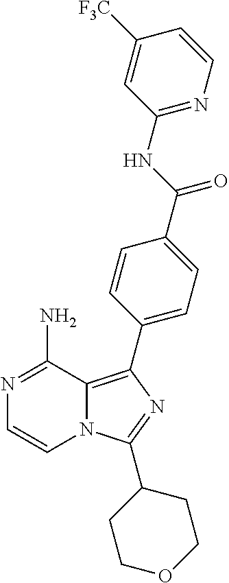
N1=C(N)C2=C(C3=CC=C(C(NC4=NC=CC([F3C])=C4)=O)C=C3)N=C(C3CCOCC3)N2C=C1
